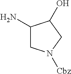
C1(N)CN([Cbz])CC1O
